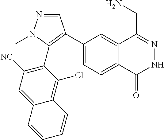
C1(C2=C(C3=C([NC])C=C4C(=C3Cl)C=CC=C4)N(C)N=C2)=CC=C2C(=C1)C(CN)=NNC2=O
